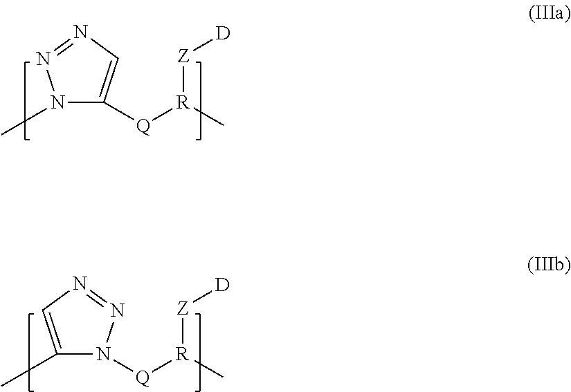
N1(C)C([Q][R](C)[Z][D])=CN=N1.C1(C)=CN=NN1[Q][R](C)[Z][D]
